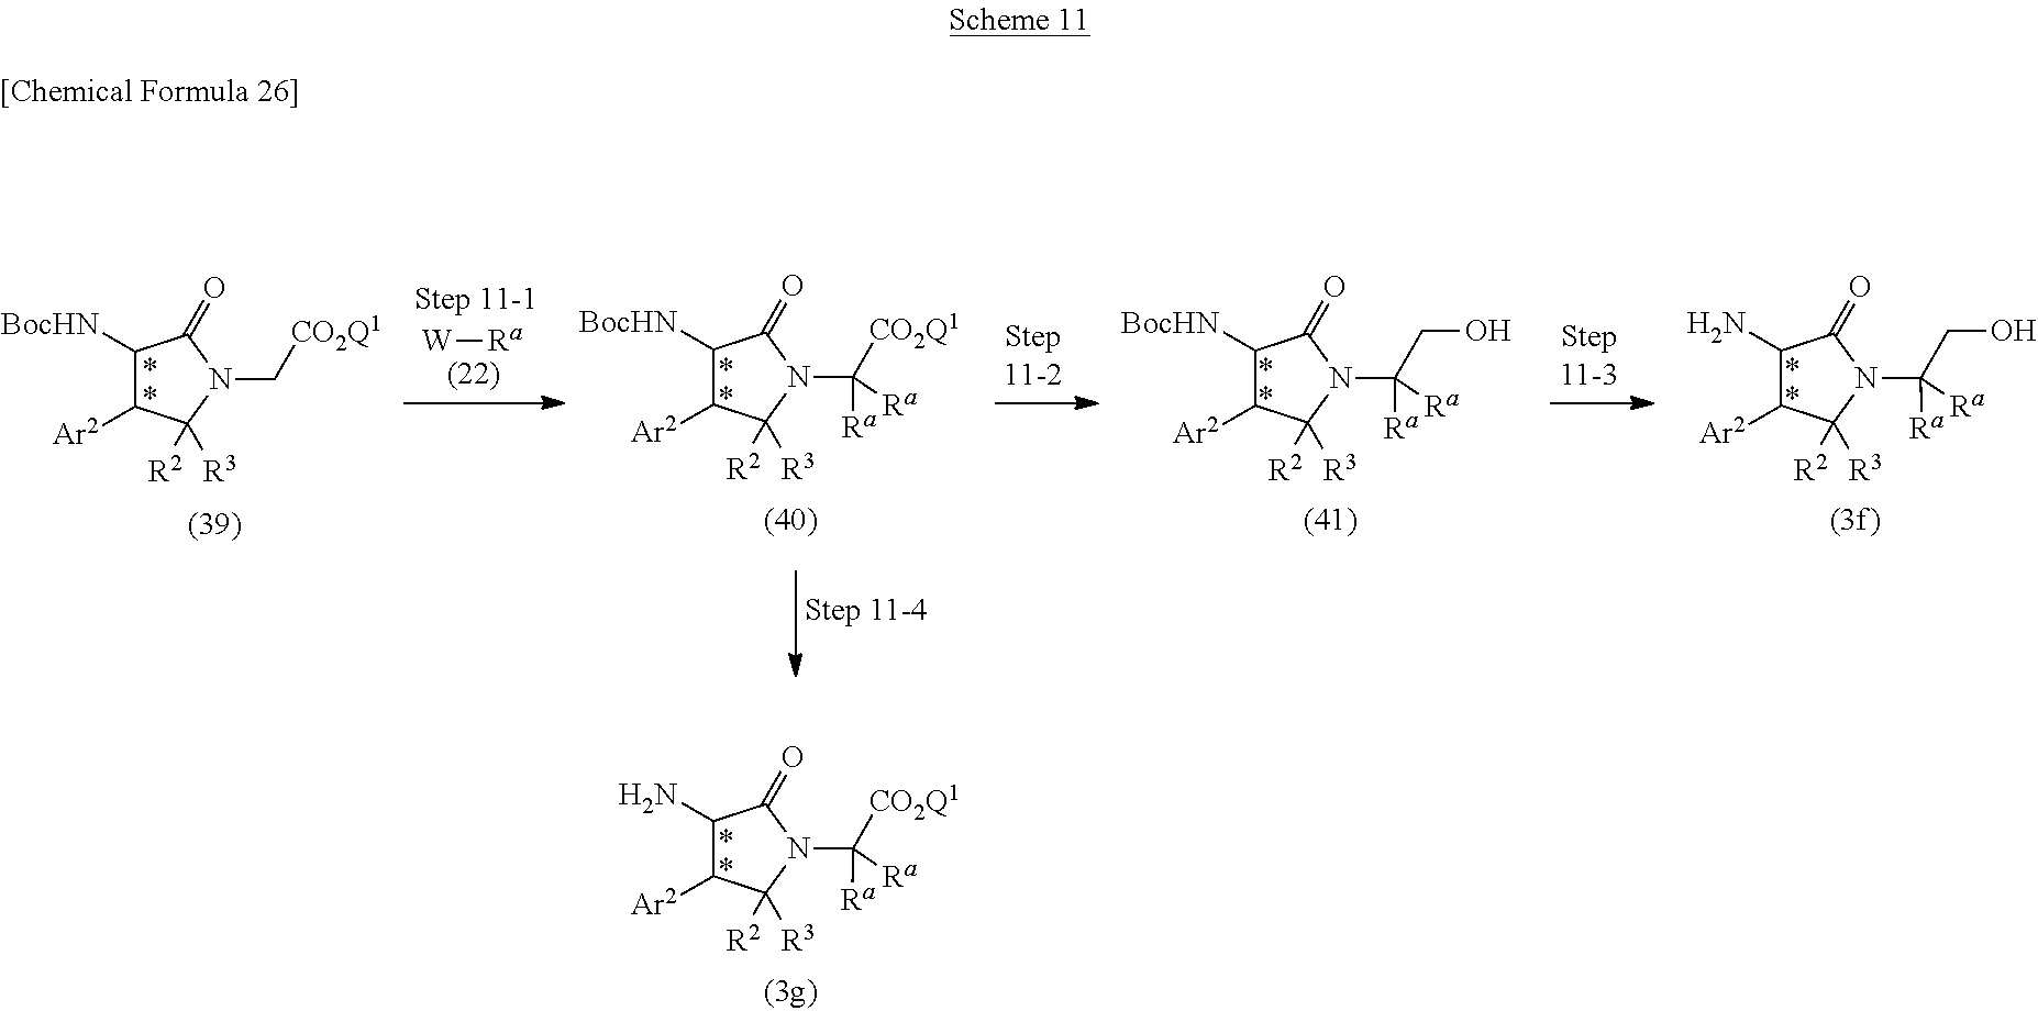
[W][Ra].C1([BocHN])C([Ar2])C([R3])([R2])N(C[CO2Q1])C1=O.C1([BocHN])C([Ar2])C([R3])([R2])N(C([CO2Q1])([Ra])[Ra])C1=O.C1([BocHN])C([Ar2])C([R3])([R2])N(C([Ra])([Ra])CO)C1=O.C1(N)C([Ar2])C([R3])([R2])N(C([Ra])([Ra])CO)C1=O.C1(N)C([Ar2])C([R3])([R2])N(C([CO2Q1])([Ra])[Ra])C1=O
